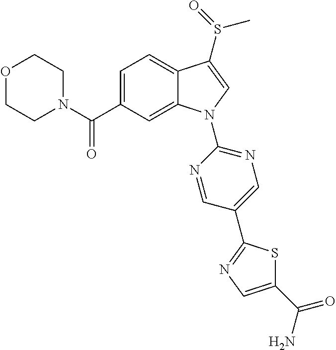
O1CCN(C(C2=CC=C3C(=C2)N(C2=NC=C(C4=NC=C(C(N)=O)S4)C=N2)C=C3S(=O)C)=O)CC1
